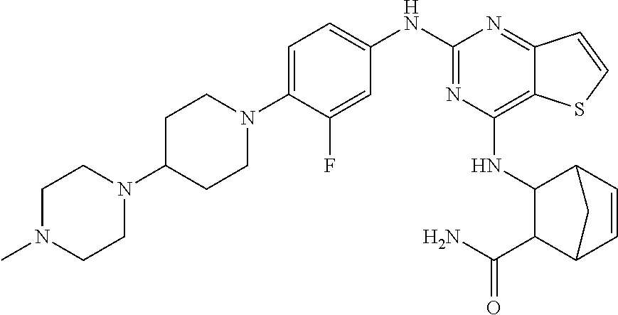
N1(C2=CC=C(NC3=NC(NC4C(C(N)=O)C5C=CC4C5)=C4C(=N3)C=CS4)C=C2F)CCC(N2CCN(C)CC2)CC1
